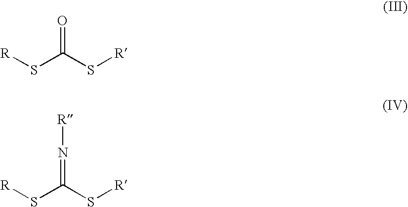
[R]SC(S[R])=O.[R]SC(S[R])=N[R]
